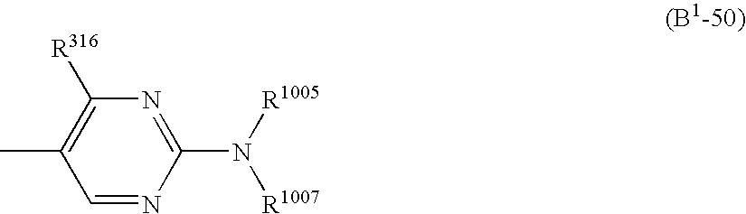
C1=NC(N([R1007])[R1005])=NC([R316])=C1C
